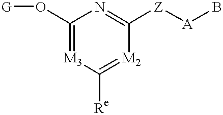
C1(O[G])=[M3]C([Re])=[M2]C([Z][A]B)=N1
